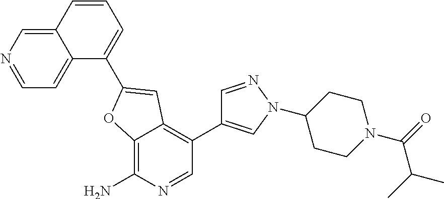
C12=CN=CC=C1C(C1=CC3=C(C4=CN(C5CCN(C(C(C)C)=O)CC5)N=C4)C=NC(N)=C3O1)=CC=C2
